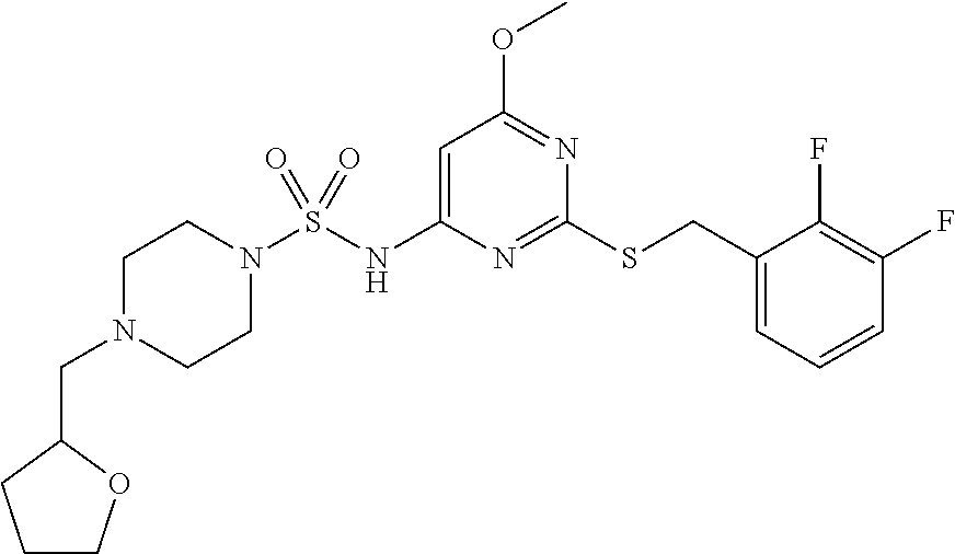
N1(S(NC2=CC(OC)=NC(SCC3=CC=CC(F)=C3F)=N2)(=O)=O)CCN(CC2CCCO2)CC1
